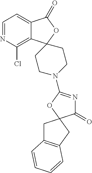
C1=NC(Cl)=C2C(=C1)C(=O)OC21CCN(C2=NC(=O)C3(O2)CC2=C(C3)C=CC=C2)CC1
